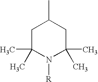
CC1CC(C)(C)N([R])C(C)(C)C1
